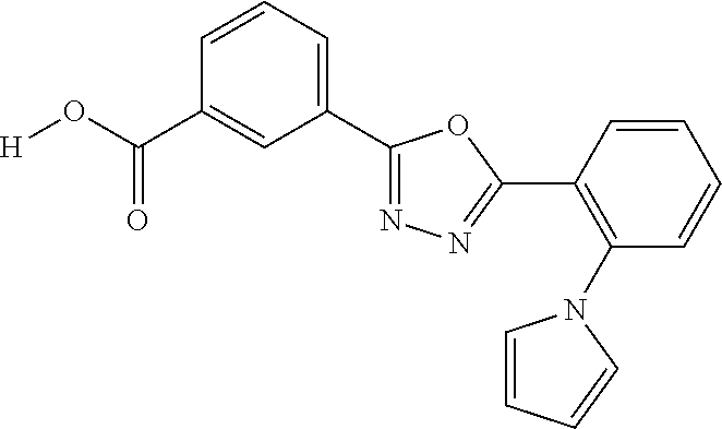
[H]OC(C1=CC(C2=NN=C(C3=C(N4C=CC=C4)C=CC=C3)O2)=CC=C1)=O
